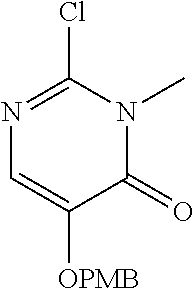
ClC1=NC=C([OPMB])C(=O)N1C
